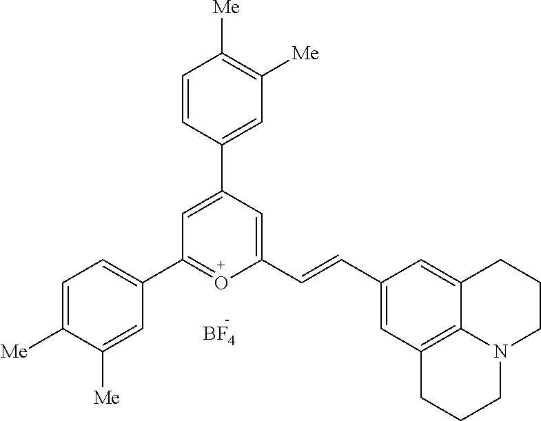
[BF4].C1=C(C2=CC([Me])=C([Me])C=C2)C=C(C=CC2=CC3=C4C(=C2)CCCN4CCC3)O=C1C1=CC=C([Me])C([Me])=C1
